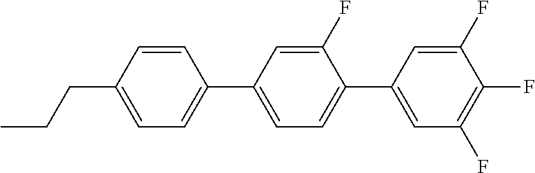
C1(C2=CC=C(C3=CC(F)=C(F)C(F)=C3)C(F)=C2)=CC=C(CCC)C=C1
